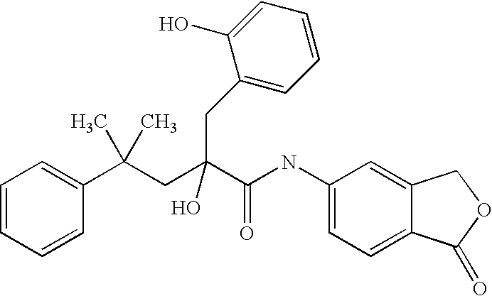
C1=CC=CC(C(CC(C(NC2=CC=C3C(=C2)COC3=O)=O)(O)CC2=CC=CC=C2O)(C)C)=C1
